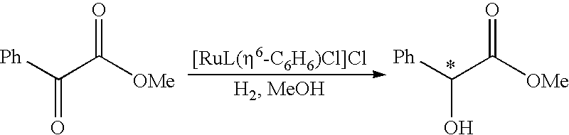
[Ph]C(C([OMe])=O)=O.[Ph]C(C([OMe])=O)O
